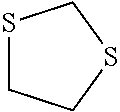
S1CCSC1
